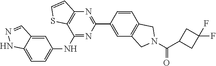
C1=C(C2=NC3=C(C(NC4=CC=C5C(=C4)C=NN5)=N2)SC=C3)C=CC2=C1CN(C(C1CC(F)(F)C1)=O)C2
